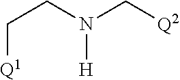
[Q1]CCN([H])C[Q2]
